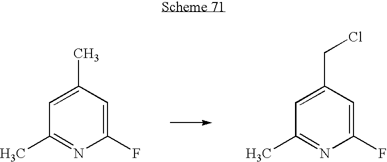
C1(F)=CC(C)=CC(C)=N1.C1(F)=CC(CCl)=CC(C)=N1
